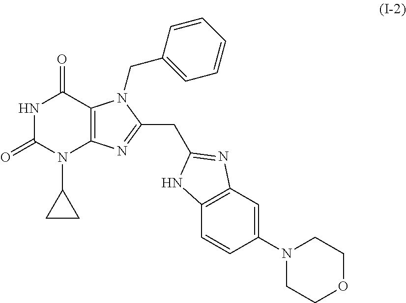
N1C(=O)N(C2CC2)C2=C(C1=O)N(CC1=CC=CC=C1)C(CC1=NC3=C(C=CC(N4CCOCC4)=C3)N1)=N2
